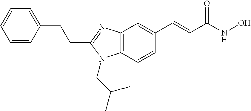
C1=CC(CCC2=NC3=C(N2CC(C)C)C=CC(C=CC(NO)=O)=C3)=CC=C1
